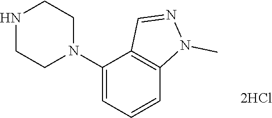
N1CCN(C2=CC=CC3=C2C=NN3C)CC1
